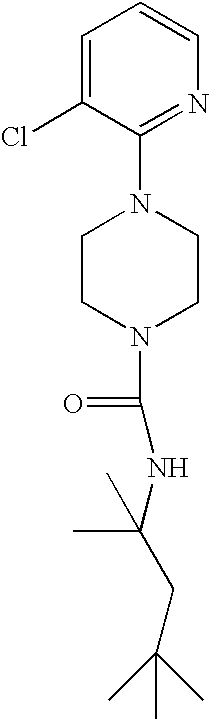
C1(N2CCN(C(NC(C)(CC(C)(C)C)C)=O)CC2)=NC=CC=C1Cl
